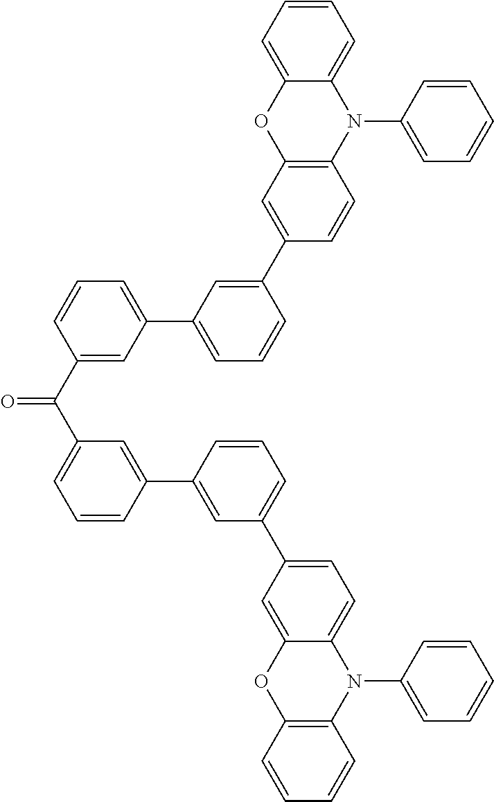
C1=C(C2=CC(C(C3=CC(C4=CC=CC(C5=CC6=C(C=C5)N(C5=CC=CC=C5)C5=CC=CC=C5O6)=C4)=CC=C3)=O)=CC=C2)C=CC=C1C1=CC=C2C(=C1)OC1=C(N2C2=CC=CC=C2)C=CC=C1
